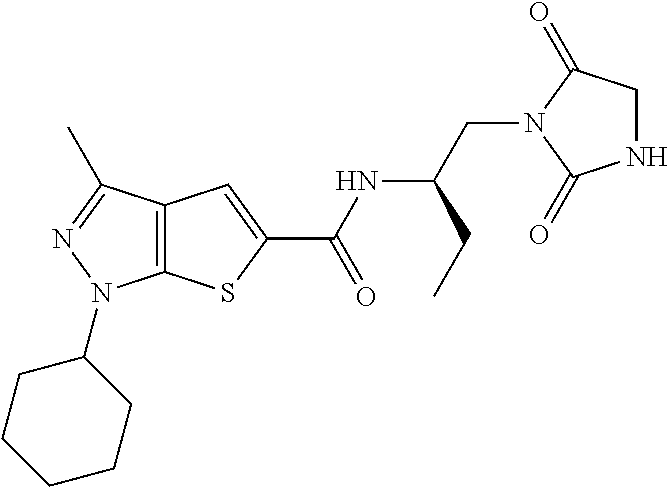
C12=C(C(C)=NN1C1CCCCC1)C=C(C(NC(CN1C(=O)NCC1=O)CC)=O)S2
